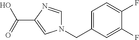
C1=C(CN2C=NC(C(=O)O)=C2)C=C(F)C(F)=C1
